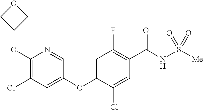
C1(OC2COC2)=C(Cl)C=C(OC2=CC(F)=C(C(NS([Me])(=O)=O)=O)C=C2Cl)C=N1
